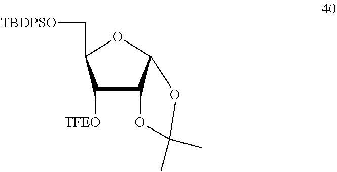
C1([TFEO])C2C(OC1C[TBDPSO])OC(C)(C)O2
